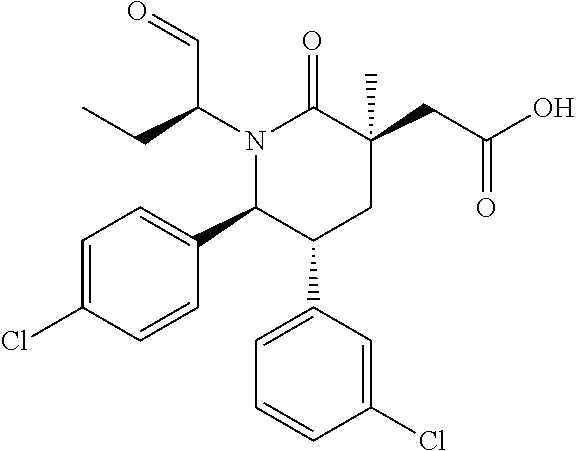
N1(C(CC)C=O)C(C2=CC=C(Cl)C=C2)C(C2=CC=CC(Cl)=C2)CC(CC(=O)O)(C)C1=O
